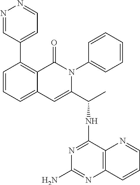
C12=CC=CC(C3=CC=NN=C3)=C1C(=O)N(C1=CC=CC=C1)C(C(NC1=NC(N)=NC3=C1N=CC=C3)C)=C2
